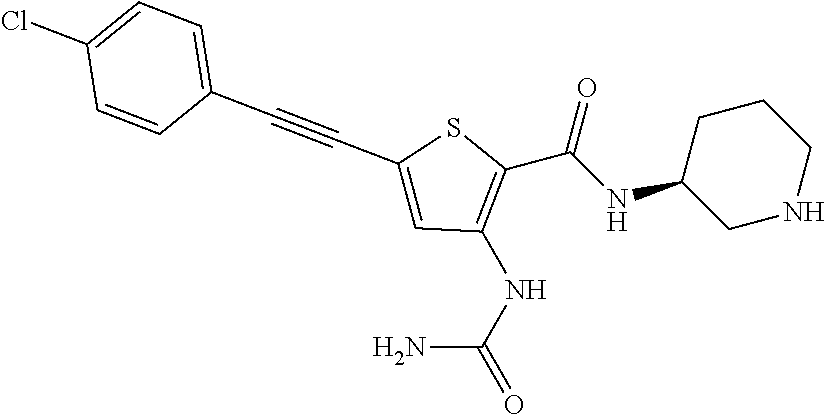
C(NC1CNCCC1)(=O)C1=C(NC(=O)N)C=C(C#CC2=CC=C(Cl)C=C2)S1
